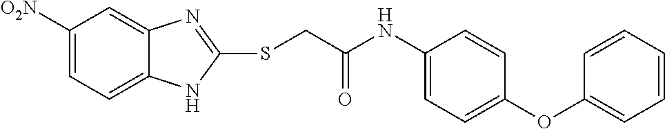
C1([O2N])=CC=C2C(=C1)N=C(SCC(NC1=CC=C(OC3=CC=CC=C3)C=C1)=O)N2
